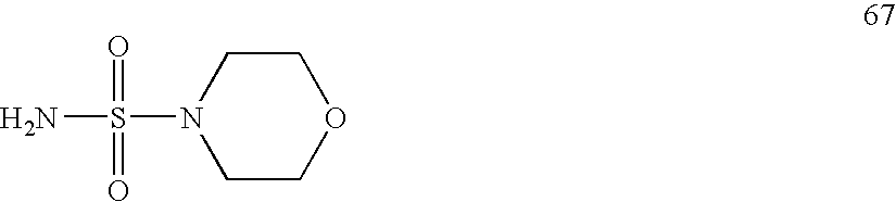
C1CN(S(N)(=O)=O)CCO1
